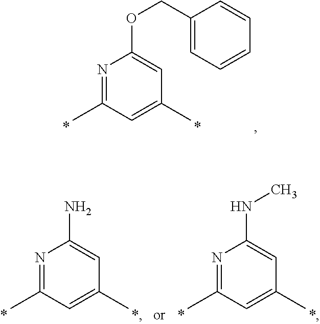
N1=C(C)C=C(C)C=C1OCC1=CC=CC=C1.N1=C(C)C=C(C)C=C1N.N1=C(C)C=C(C)C=C1NC
